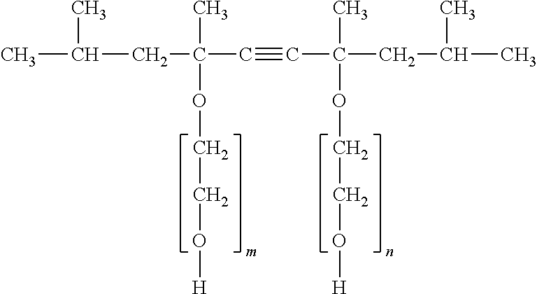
CC(C)CC(C)(C#CC(C)(CC(C)C)OCCO[H])OCCO[H]
